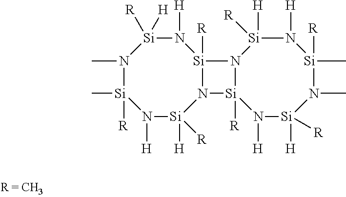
N1(C)[Si](C)([R])N([H])[Si]([H])([R])N2[Si]([R])(N([H])[Si]1([H])[R])N1[Si]2([R])N([H])[Si]([H])([R])N(C)[Si]([R])(C)N([H])[Si]1([H])[R]
